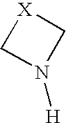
N1([H])C[X]C1
